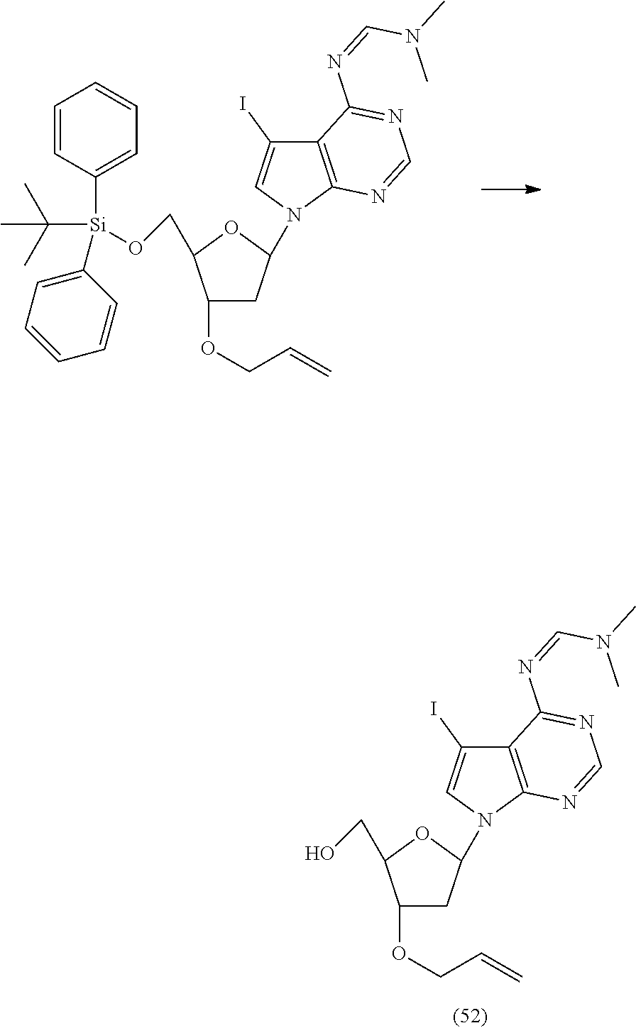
C1(OCC=C)CC(N2C=C(I)C3=C2N=CN=C3N=CN(C)C)OC1CO[Si](C1=CC=CC=C1)(C(C)(C)C)C1=CC=CC=C1.C1(OCC=C)CC(N2C=C(I)C3=C2N=CN=C3N=CN(C)C)OC1CO
